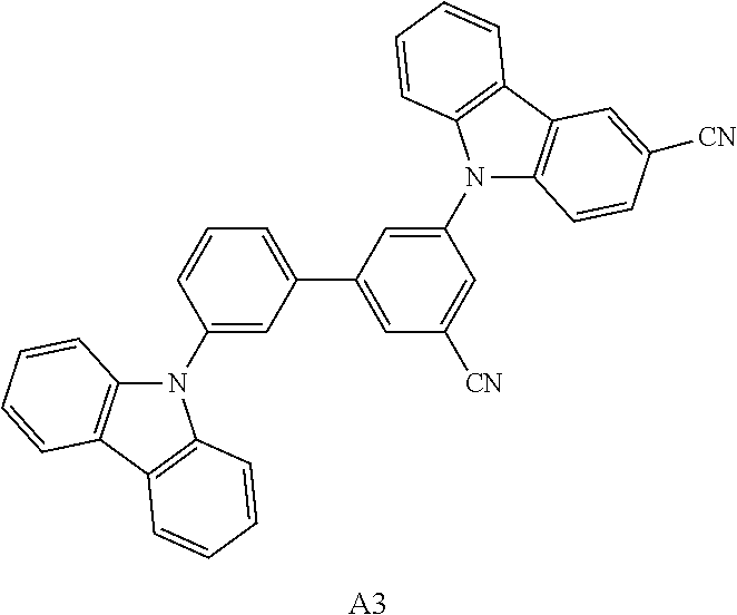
C1(N2C3=C(C4=C2C=CC=C4)C=CC=C3)=CC(C2=CC([CN])=CC(N3C4=C(C5=C3C=CC=C5)C=C([CN])C=C4)=C2)=CC=C1.[A3]
